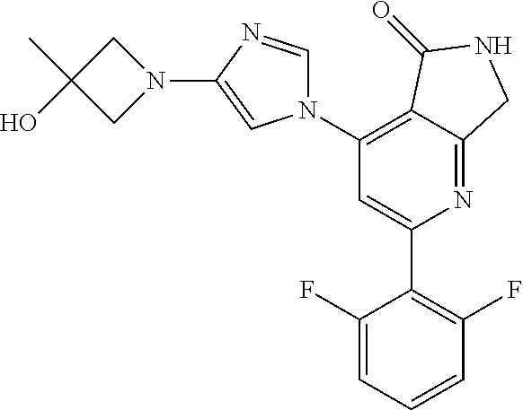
C1(N2C=NC(N3CC(C)(O)C3)=C2)=C2C(=NC(C3=C(F)C=CC=C3F)=C1)CNC2=O
